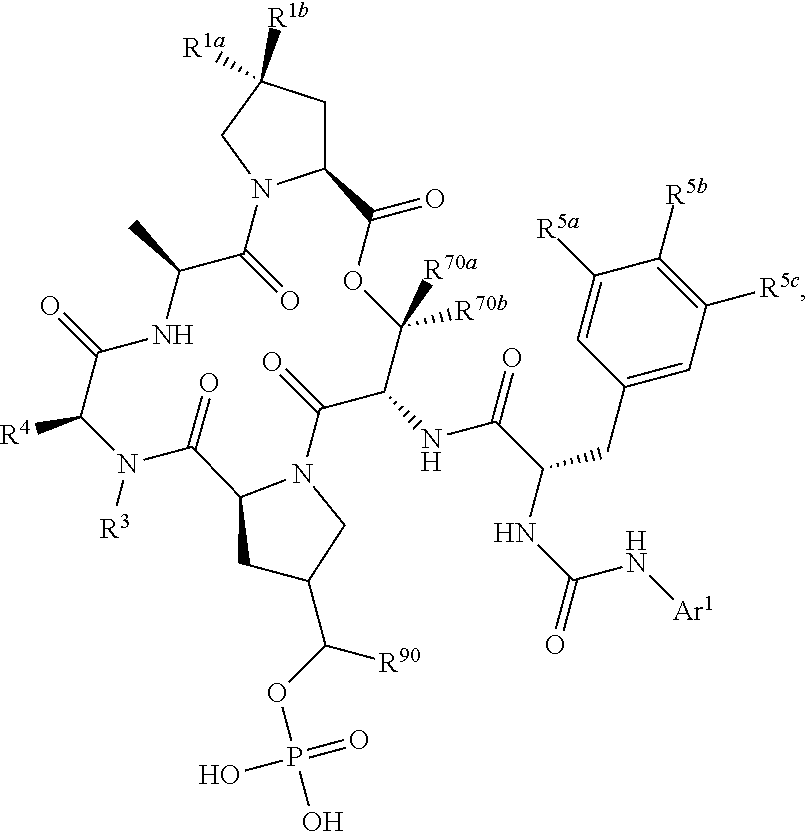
C12CC([R1b])([R1a])CN1C(=O)C(C)NC(=O)C([R4])N([R3])C(=O)C1N(C(=O)C(NC(=O)C(CC3=CC([R5c])=C([R5b])C([R5a])=C3)NC(=O)N[Ar1])C([R70a])([R70b])OC2=O)CC(C(OP(O)(O)=O)[R90])C1
